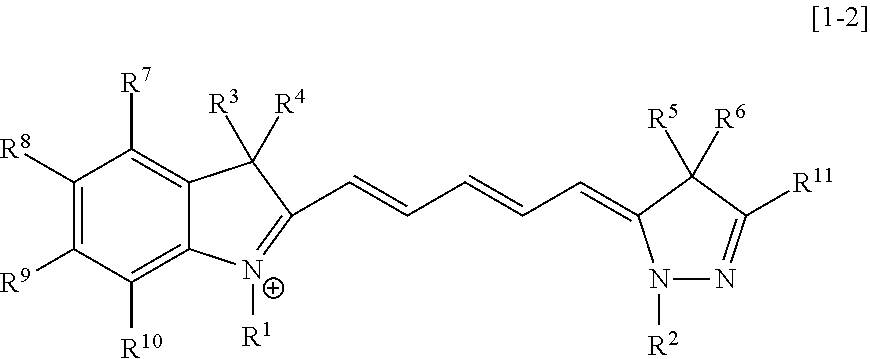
C1([R8])=C([R9])C([R10])=C2C(=C1[R7])C([R3])([R4])C(C=CC=CC=C1N([R2])N=C([R11])C1([R5])[R6])=[N+]2[R1]
